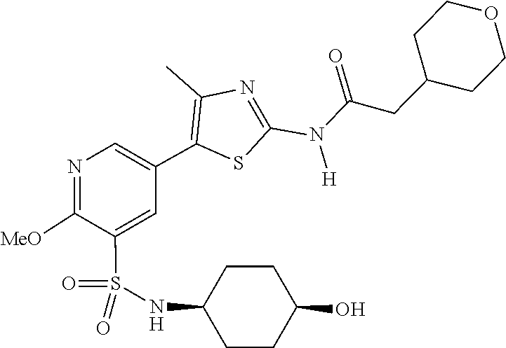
O=C(CC1CCOCC1)N(C1=NC(C)=C(C2=CN=C([MeO])C(S(=O)(=O)NC3CCC(O)CC3)=C2)S1)[H]
